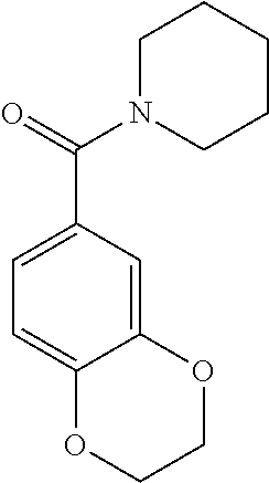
C1(C(=O)N2CCCCC2)=CC=C2C(=C1)OCCO2
